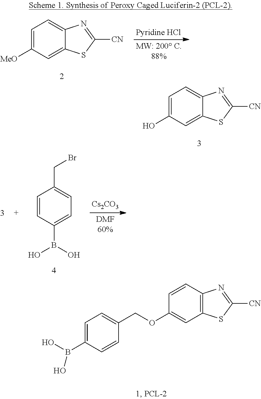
C1=C([MeO])C=C2C(=C1)N=C([CN])S2.C1=C(O)C=C2C(=C1)N=C([CN])S2.C1=CC2=C(C=C1OCC1=CC=C(B(O)O)C=C1)SC([CN])=N2.C1=CC(B(O)O)=CC=C1CBr.[Cs2CO3]
